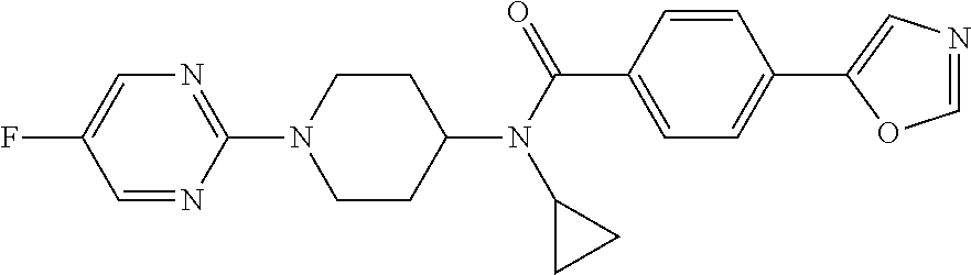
C1CC(N(C(C2=CC=C(C3=CN=CO3)C=C2)=O)C2CC2)CCN1C1=NC=C(F)C=N1
